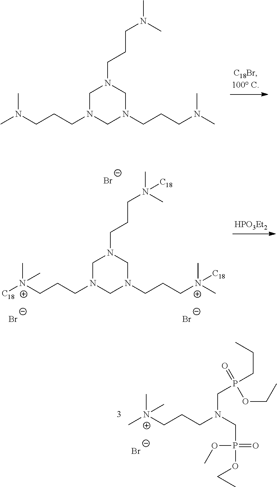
CN(CCCN1CN(CCCN(C)C)CN(CCCN(C)C)C1)C.C[N+](CCCN1CN(CCC[N+](C)(C)[C18])CN(CCCN(C)(C)[C18])C1)([C18])C.[Br-].[Br-].[Br-].C[N+](CCCN(CP(OCC)(=O)OC)CP(CCC)(=O)OCC)(C)C.[Br-]
